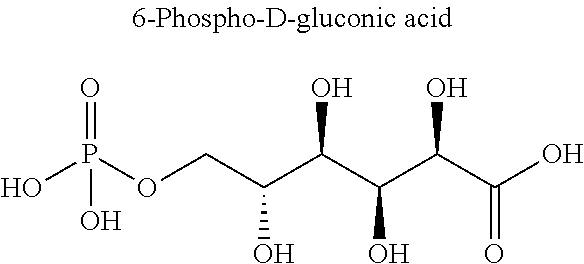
OP(OCC(C(C(C(C(O)=O)O)O)O)O)(=O)O
